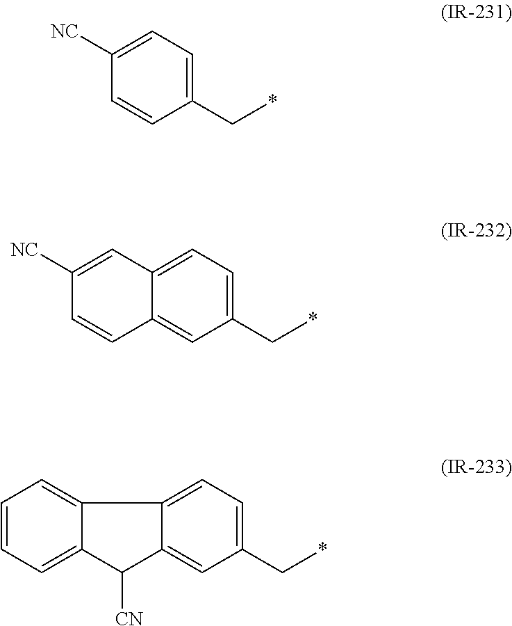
C1([NC])=CC=C(C*)C=C1.C1([NC])=CC2=CC=C(C*)C=C2C=C1.C1=CC=C2C(=C1)C1=CC=C(C*)C=C1C2[CN]
